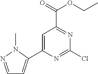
C1=NN(C)C(C2=CC(C(OCC)=O)=NC(Cl)=N2)=C1
